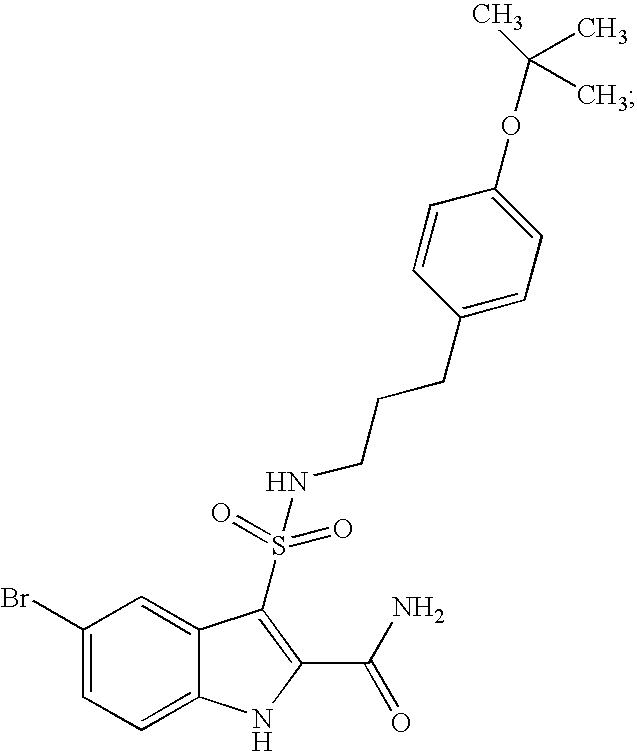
C1(Br)=CC=C2C(=C1)C(S(NCCCC1=CC=C(OC(C)(C)C)C=C1)(=O)=O)=C(C(N)=O)N2
